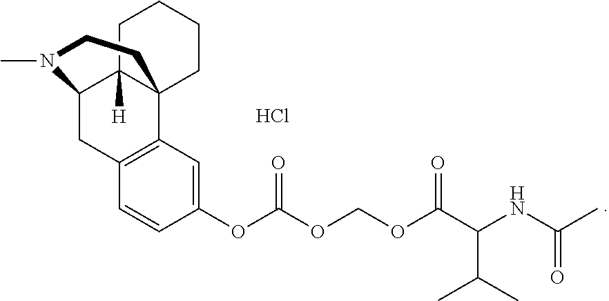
Cl.C1=CC(OC(OCOC(C(NC(C)=O)C(C)C)=O)=O)=CC2=C1CC1C3([H])C2(CCCC3)CCN1C
